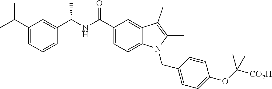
O=C(C1=CC=C2C(=C1)C(C)=C(C)N2CC1=CC=C(OC(C)([CO2H])C)C=C1)NC(C1=CC(C(C)C)=CC=C1)C
